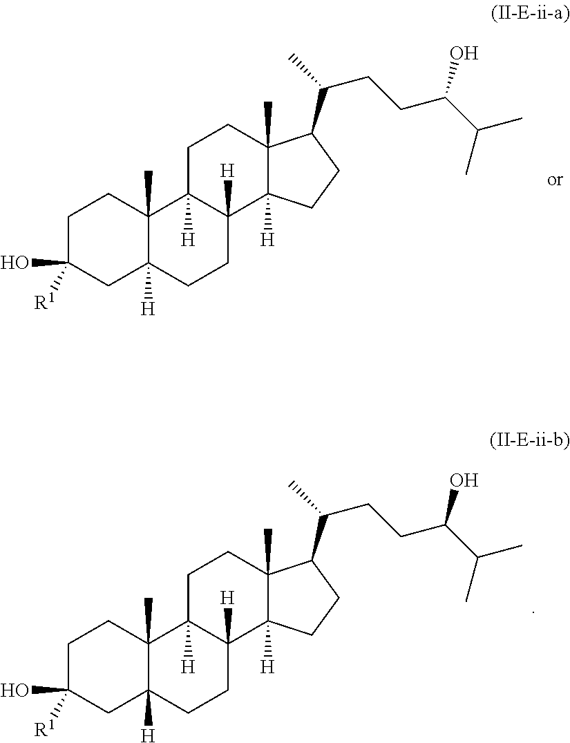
C1C([R1])(O)CC2([H])C(C)(C1)C1([H])C([H])(CC2)C2([H])C(C)(CC1)C(C(C)CCC(C(C)C)O)CC2.C1C([R1])(O)CC2([H])C(C)(C1)C1([H])C([H])(CC2)C2([H])C(C)(CC1)C(C(C)CCC(C(C)C)O)CC2
